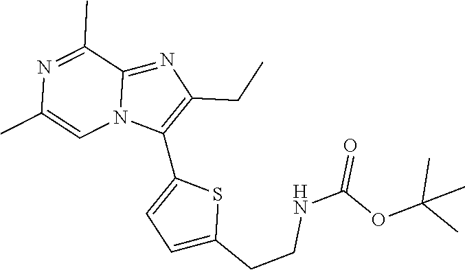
C1(C2=C(CC)N=C3N2C=C(C)N=C3C)=CC=C(CCNC(=O)OC(C)(C)C)S1
